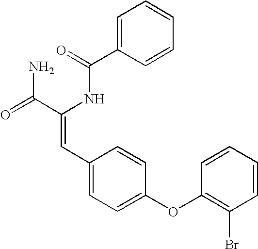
C1=C(C(=O)NC(C(=O)N)=CC2=CC=C(OC3=C(Br)C=CC=C3)C=C2)C=CC=C1
